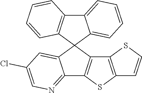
C12=NC=C(Cl)C=C1C1(C3=C2SC2=C3SC=C2)C2=CC=CC=C2C2=C1C=CC=C2
